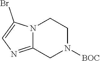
N12C(=NC=C1Br)CN([BOC])CC2
